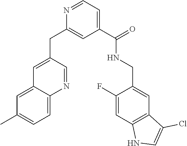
N1=CC=C(C(NCC2=CC3=C(C=C2F)NC=C3Cl)=O)C=C1CC1=CC2=CC(C)=CC=C2N=C1
